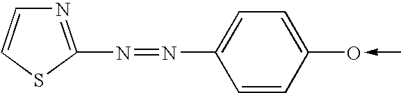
N(=NC1=CC=C(O<-C)C=C1)C1=NC=CS1
